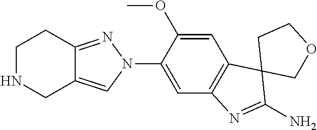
C1NCC2=CN(C3=CC4=C(C=C3OC)C3(C(N)=N4)COCC3)N=C2C1
